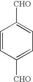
C1=CC([CHO])=CC=C1[CHO]
